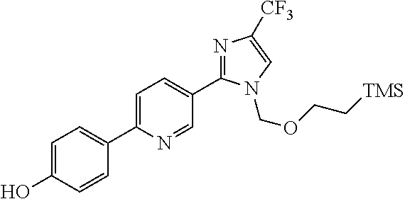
C1(O)=CC=C(C2=CC=C(C3=NC([CF3])=CN3COCC[TMS])C=N2)C=C1
